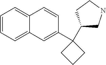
C1(C2CNCC2)(C2=CC3=CC=CC=C3C=C2)CCC1
